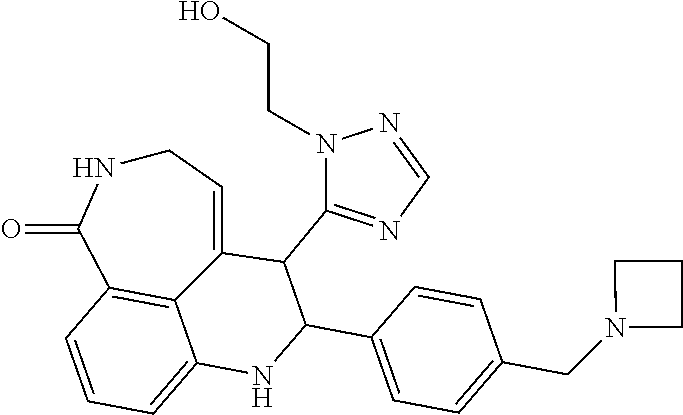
C1NC(=O)C2=C3C(=CC=C2)NC(C2=CC=C(CN4CCC4)C=C2)C(C2=NC=NN2CCO)C3=C1
